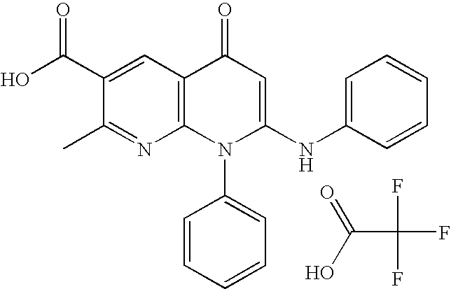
C1(C)=NC2=C(C=C1C(O)=O)C(=O)C=C(NC1=CC=CC=C1)N2C1=CC=CC=C1.OC(C(F)(F)F)=O
